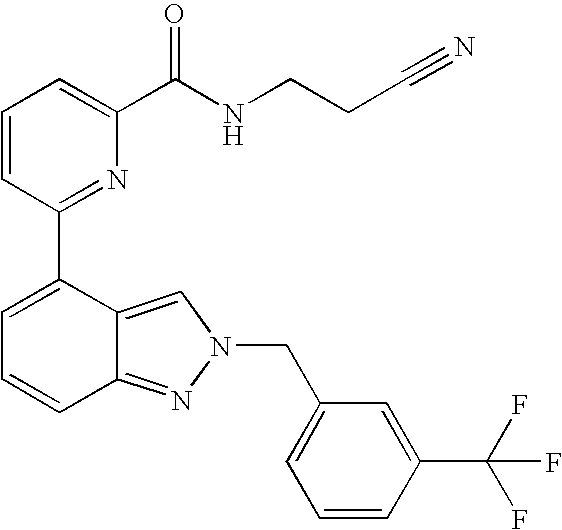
C1=CC(C2=CC=CC3=NN(CC4=CC=CC(C(F)(F)F)=C4)C=C23)=NC(C(NCCC#N)=O)=C1
